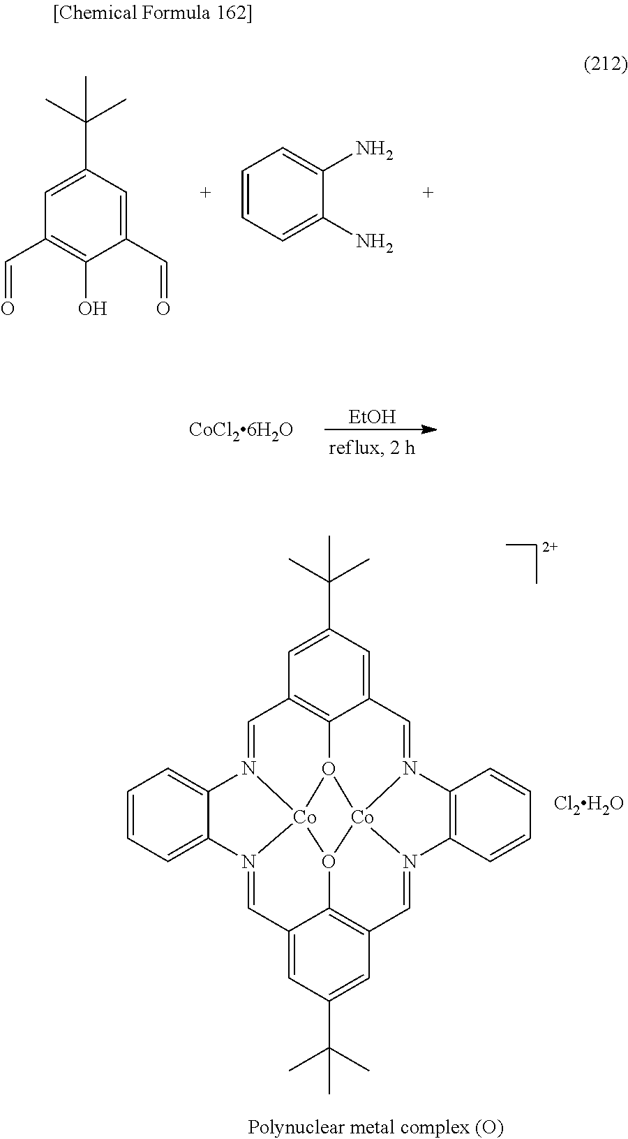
[CoCl26H2O].[EtOH].O=CC1=C(O)C(C=O)=CC(C(C)(C)C)=C1.C1=CC=C(N)C(N)=C1.[2+].C1=C2N3=CC4=C5C(=CC(C(C)(C)C)=C4)C=N4[Co]67O8C9=C(C=C(C(C)(C)C)C=C9C=N(C2=CC=C1)[Co]38O56)C=N7C1=C4C=CC=C1.[Cl2H2O]
